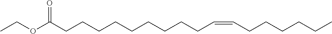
CCOC(CCCCCCCCCC=CCCCCCC)=O
